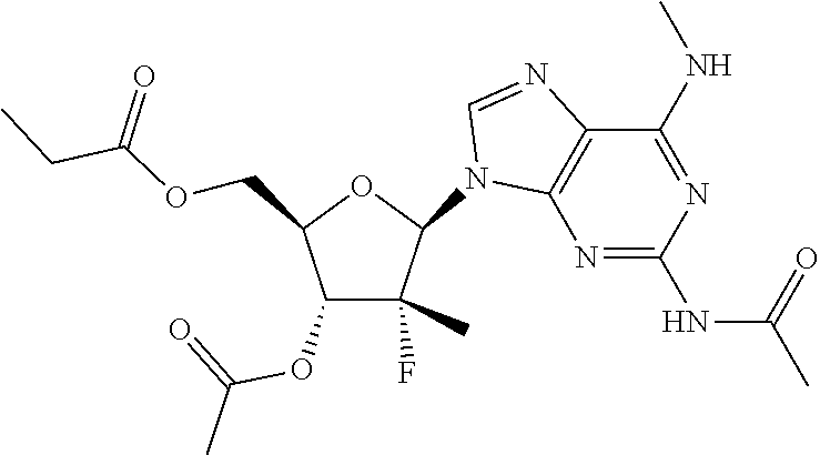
C(C(OCC1C(OC(=O)C)C(C)(F)C(N2C3=C(C(NC)=NC(NC(C)=O)=N3)N=C2)O1)=O)C
